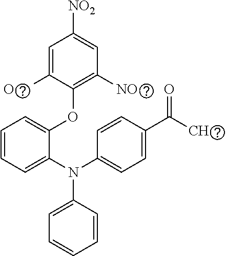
C1=C([O2N])C(OC2=CC=CC=C2N(C2=CC=C(C(=O)C)C=C2)C2=CC=CC=C2)=C([NO2])C=C1[NO2]
